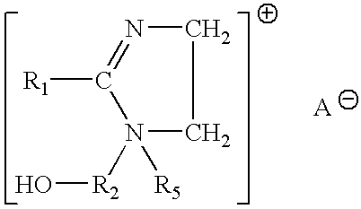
[R1]C1=NCCN1([R2]O)[R5]
